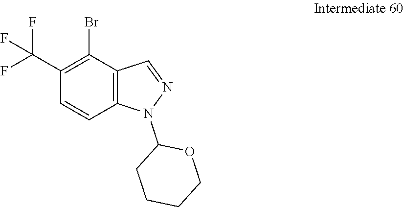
C1(Br)=C(C(F)(F)F)C=CC2=C1C=NN2C1CCCCO1
